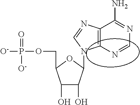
C1(O)C(O)c(n2C3=C(N=C2)C(N)=NC=N3)OC1COP([O-])(=O)[O-]
